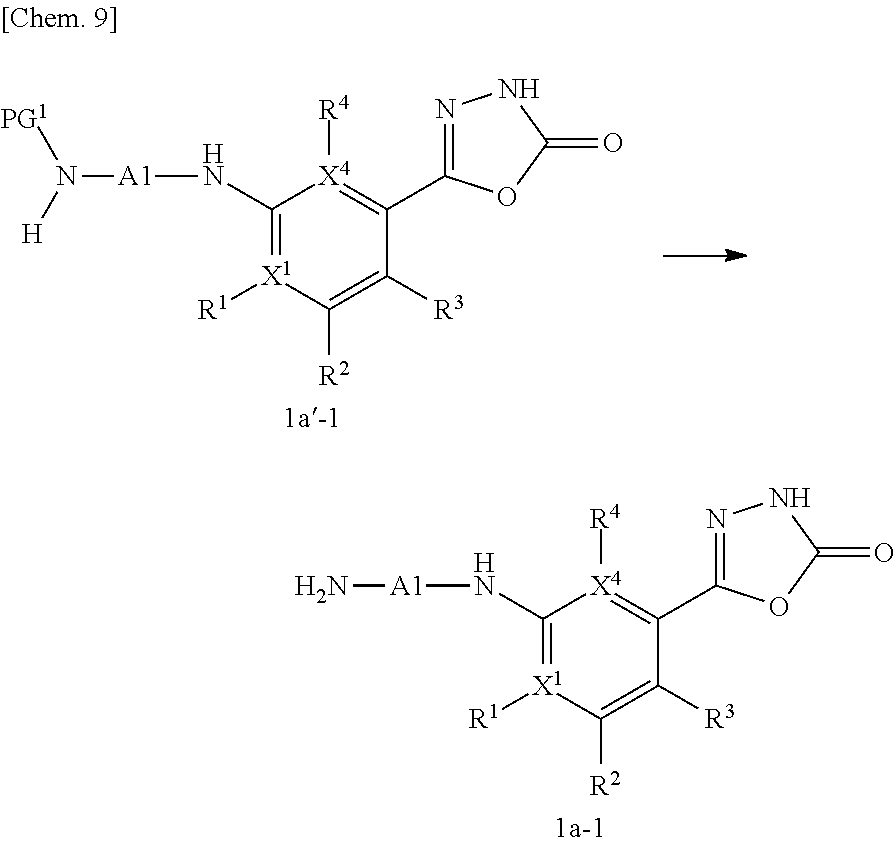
C1(N[A1]N([PG1])[H])=[X1]([R1])C([R2])=C([R3])C(C2=NNC(=O)O2)=[X4]1[R4].C1(N[A1]N)=[X1]([R1])C([R2])=C([R3])C(C2=NNC(=O)O2)=[X4]1[R4]
